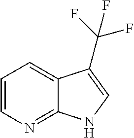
C1=CN=C2C(=C1)C(C(F)(F)F)=CN2
